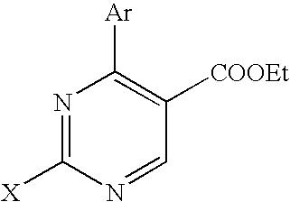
N1=C([X])N=CC([COOEt])=C1[Ar]
